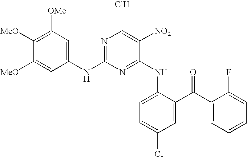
C1([MeO])=C([OMe])C=C(NC2=NC=C([NO2])C(NC3=CC=C(Cl)C=C3C(C3=CC=CC=C3F)=O)=N2)C=C1[MeO].Cl
